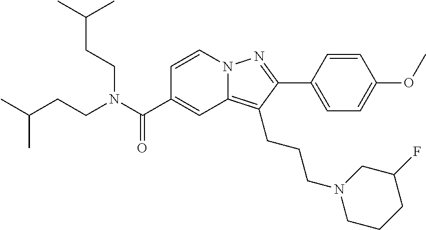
C1=CN2C(=C(CCCN3CCCC(F)C3)C(C3=CC=C(OC)C=C3)=N2)C=C1C(N(CCC(C)C)CCC(C)C)=O
